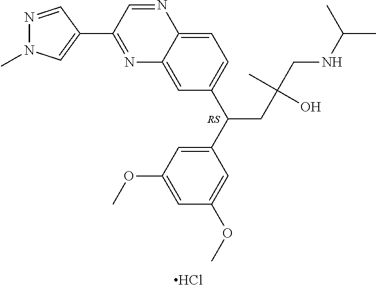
N1=C(C2=CN(C)N=C2)C=NC2=CC=C(C(CC(CNC(C)C)(O)C)C3=CC(OC)=CC(OC)=C3)C=C12.Cl
